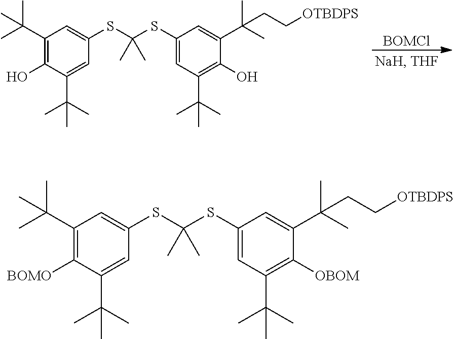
[BOMCl].C1(SC(SC2=CC(C(C)(C)C)=C(O)C(C(C)(C)C)=C2)(C)C)=CC(C(C)(C)C)=C(O)C(C(C)(C)CC[OTBDPS])=C1.C1(SC(SC2=CC(C(C)(C)C)=C([BOMO])C(C(C)(C)C)=C2)(C)C)=CC(C(C)(C)C)=C([OBOM])C(C(C)(C)CC[OTBDPS])=C1
